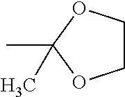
CC1(C)OCCO1
